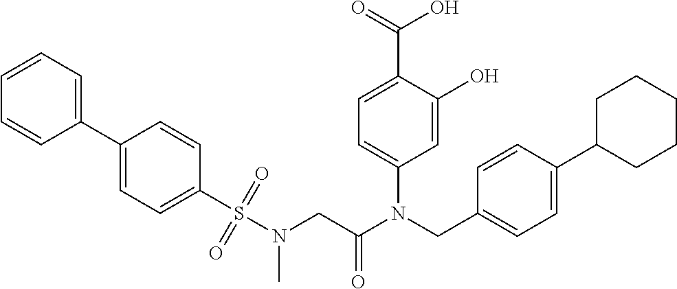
C1=C(O)C(C(=O)O)=CC=C1N(CC1=CC=C(C2CCCCC2)C=C1)C(CN(S(C1=CC=C(C2=CC=CC=C2)C=C1)(=O)=O)C)=O
